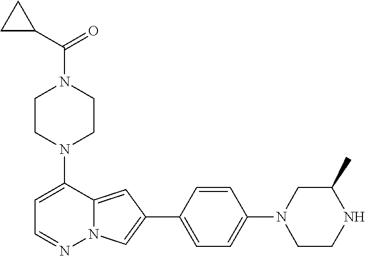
C1CN(C2=CC=NN3C2=CC(C2=CC=C(N4CCNC(C)C4)C=C2)=C3)CCN1C(C1CC1)=O
